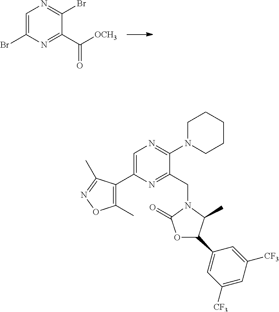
C1=C(Br)N=C(C(=O)[OCH3])C(Br)=N1.C1=C(C2=C(C)ON=C2C)N=C(CN2C(=O)OC(C3=CC([CF3])=CC([CF3])=C3)C2C)C(N2CCCCC2)=N1
